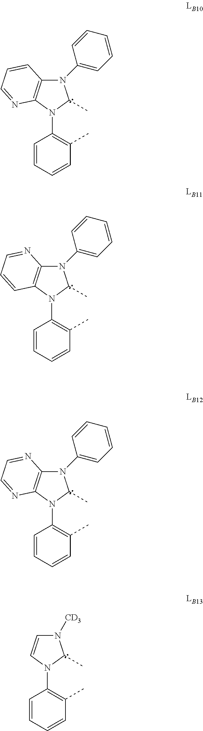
C12=C(N(C3=C(C)C=CC=C3)C(C)N1C1=CC=CC=C1)N=CC=C2.C12=C(N(C3=C(C)C=CC=C3)C(C)N1C1=CC=CC=C1)C=CC=N2.C12=C(N(C3=C(C)C=CC=C3)C(C)N1C1=CC=CC=C1)N=CC=N2.C1=CN(C2=C(C)C=CC=C2)C(C)N1[CD3]
